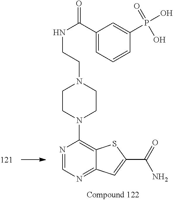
C1(C(NCCN2CCN(C3=C4C(=NC=N3)C=C(C(=O)N)S4)CC2)=O)=CC=CC(P(O)(=O)O)=C1
